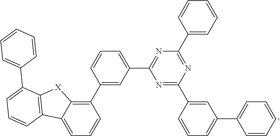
C1(C2=CC(C3=NC(C4=CC=CC=C4)=NC(C4=CC(C5=CC=CC=C5)=CC=C4)=N3)=CC=C2)=C2C(=CC=C1)C1=C([X]2)C(C2=CC=CC=C2)=CC=C1
